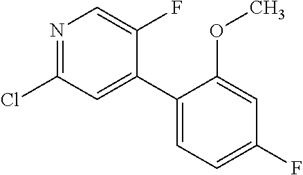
N1=C(Cl)C=C(C2=CC=C(F)C=C2OC)C(F)=C1
